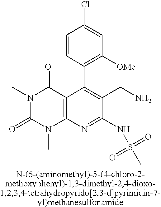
C1=CC(C2=C(CN)C(NS(C)(=O)=O)=NC3=C2C(=O)N(C)C(=O)N3C)=C([OMe])C=C1Cl
